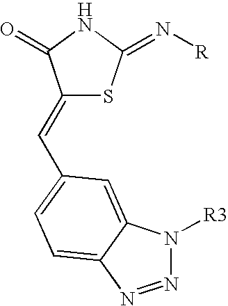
C1(=CC2=CC=C3C(=C2)N([R3])N=N3)SC(=N[R])NC1=O
